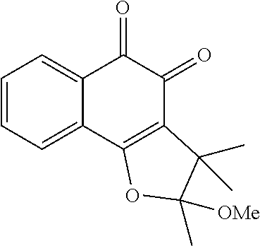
C1=CC=C2C(=C1)C(=O)C(=O)C1=C2OC(C)([OMe])C1(C)C
